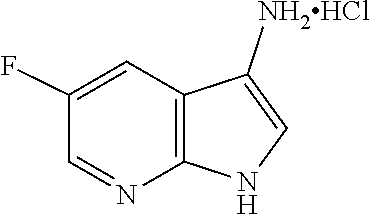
C12=C(NC=C1[NH2HCl])N=CC(F)=C2
